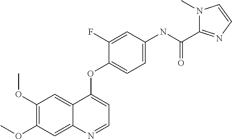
C1(OC)=C(OC)C=C2C(=C1)C(OC1=CC=C(NC(C3=NC=CN3C)=O)C=C1F)=CC=N2
